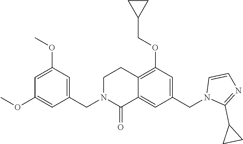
C1(OC)=CC(CN2C(=O)C3=CC(CN4C(C5CC5)=NC=C4)=CC(OCC4CC4)=C3CC2)=CC(OC)=C1
